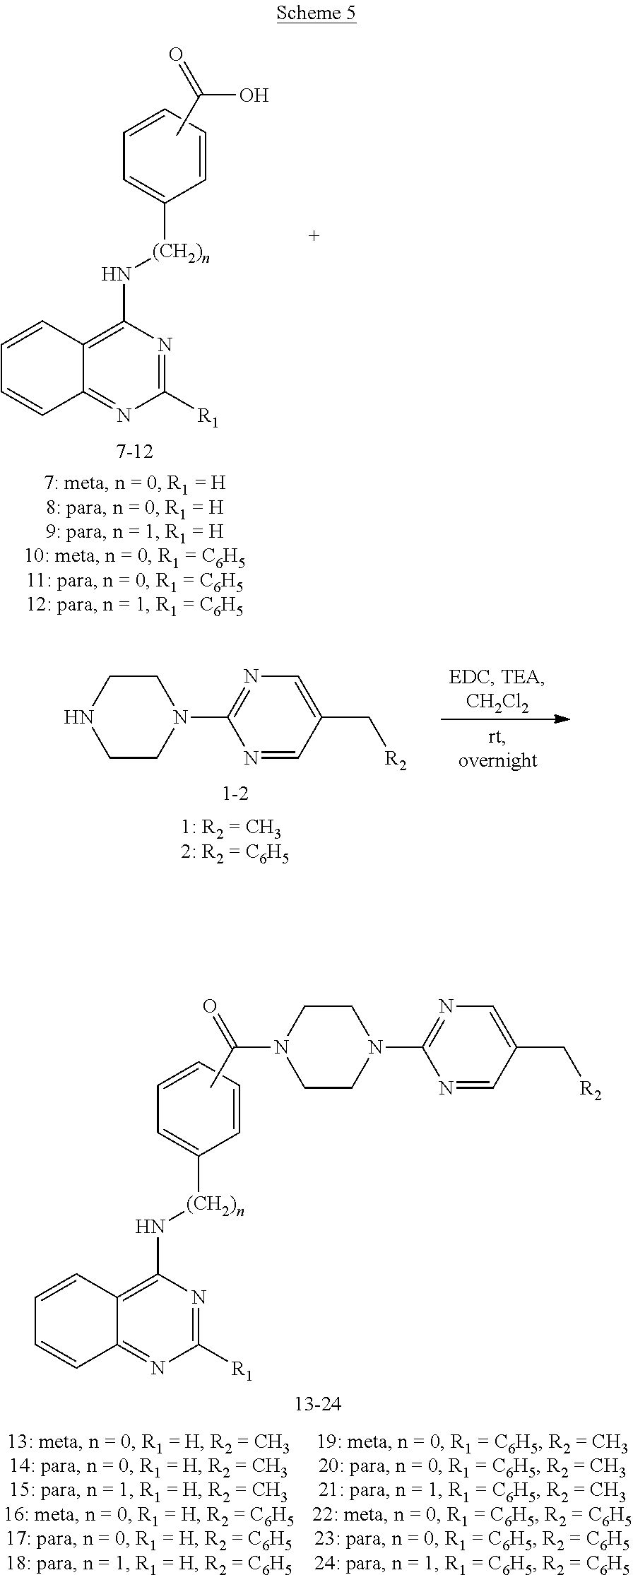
C1=CC=CC([(CH2)n]NC2=C3C(=NC([R1])=N2)C=CC=C3)=C1.CC(=O)N1CCN(C2=NC=C(C[R2])C=N2)CC1.C1=CC=CC([(CH2)n]NC2=C3C(=NC([R1])=N2)C=CC=C3)=C1.CC(=O)O.C1CNCCN1C1=NC=C(C[R2])C=N1
